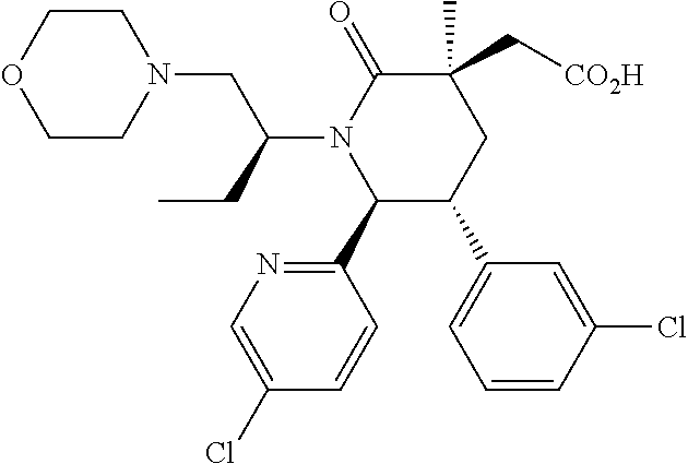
C1(C)(C[CO2H])C(=O)N(C(CN2CCOCC2)CC)C(C2=NC=C(Cl)C=C2)C(C2=CC=CC(Cl)=C2)C1
